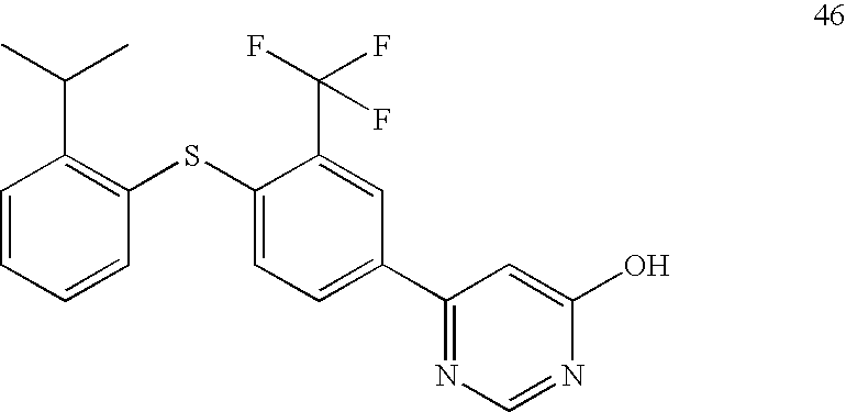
C1=CC=CC(SC2=CC=C(C3=NC=NC(O)=C3)C=C2C(F)(F)F)=C1C(C)C
